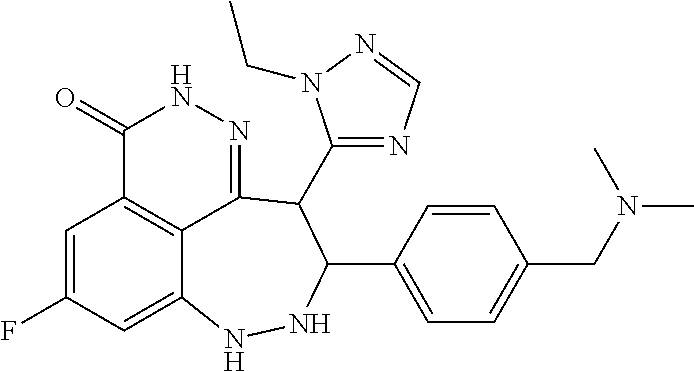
C1=C(F)C=C2C3=C1C(=O)NN=C3C(C1=NC=NN1CC)C(C1=CC=C(CN(C)C)C=C1)NN2
